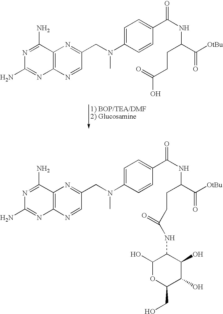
C12=C(N=CC(CN(C3=CC=C(C(NC(C([OtBu])=O)CCC(O)=O)=O)C=C3)C)=N1)N=C(N)N=C2N.C12=C(N=CC(CN(C3=CC=C(C(NC(C([OtBu])=O)CCC(NC4C(O)OC(CO)C(O)C4O)=O)=O)C=C3)C)=N1)N=C(N)N=C2N
